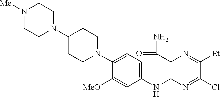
C1(N2CCC(N3CCN([Me])CC3)CC2)=CC=C(NC2=C(C(=O)N)N=C([Et])C(Cl)=N2)C=C1[MeO]
